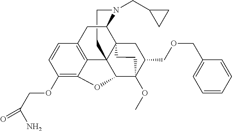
C1CN(CC2CC2)C2C34C15C1=C(C=CC(OCC(N)=O)=C1OC5C(OC)(C(COCC1=CC=CC=C1)C3)CC4)C2
